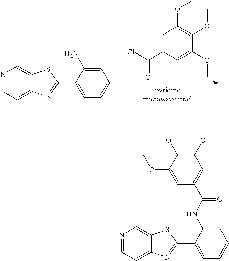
N1=CC=C2C(=C1)SC(C1=CC=CC=C1N)=N2.C1=C(C(Cl)=O)C=C(OC)C(OC)=C1OC.C1(OC)=C(OC)C(OC)=CC(C(NC2=CC=CC=C2C2=NC3=CC=NC=C3S2)=O)=C1
